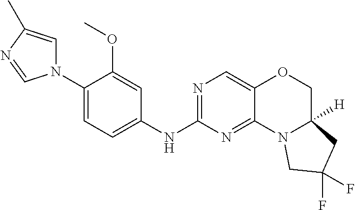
N1(C2=CC=C(NC3=NC=C4C(=N3)N3C([H])(CO4)CC(F)(F)C3)C=C2OC)C=C(C)N=C1
